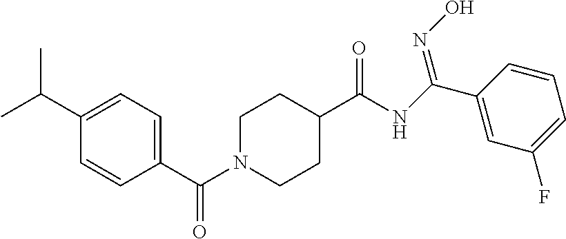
C(=O)(C1=CC=C(C(C)C)C=C1)N1CCC(C(NC(C2=CC(F)=CC=C2)=NO)=O)CC1
